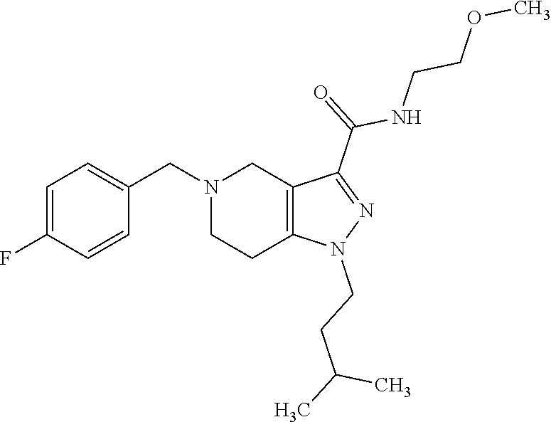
N1(CC2=CC=C(F)C=C2)CCC2=C(C1)C(C(NCCOC)=O)=NN2CCC(C)C
